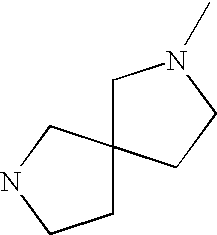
C1CNCC12CN(C)CC2
